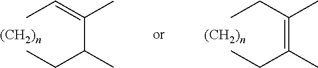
CC=C(C(CC)C)C.[(CH2)n].CCC(=C(CC)C)C.[(CH2)n]
